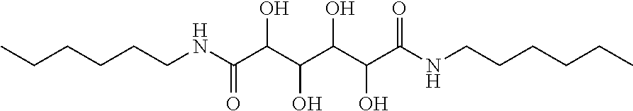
CCCCCCNC(C(C(C(C(C(NCCCCCC)=O)O)O)O)O)=O
